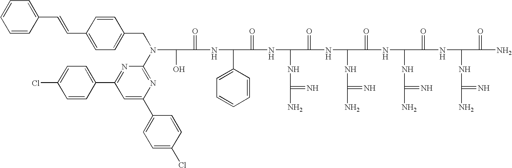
OC(C(=O)NC(C1=CC=CC=C1)C(=O)NC(NC(N)=N)C(=O)NC(NC(N)=N)C(=O)NC(NC(N)=N)C(=O)NC(NC(N)=N)C(=O)N)N(CC1=CC=C(C=CC2=CC=CC=C2)C=C1)C1=NC(C2=CC=C(Cl)C=C2)=CC(C2=CC=C(Cl)C=C2)=N1
